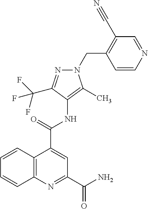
C12=C(N=C(C(=O)N)C=C1C(=O)NC1=C(C)N(CC3=C(C#N)C=NC=C3)N=C1C(F)(F)F)C=CC=C2
